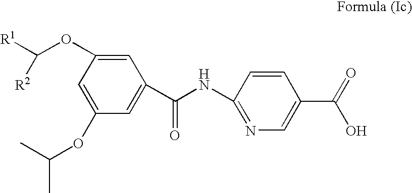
C1=C(OC([R1])[R2])C=C(OC(C)C)C=C1C(NC1=NC=C(C(=O)O)C=C1)=O
